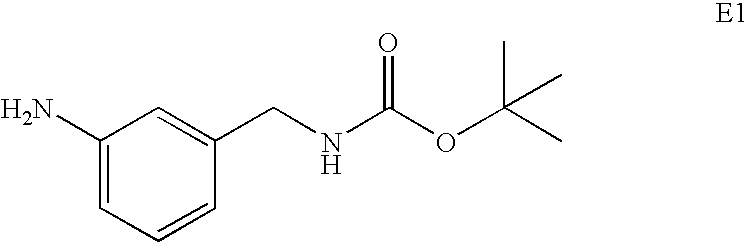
C1(N)=CC=CC(CNC(OC(C)(C)C)=O)=C1
